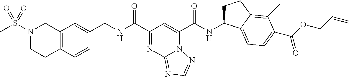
C12=C(C=CC(CNC(=O)C3=NC4=NC=NN4C(C(=O)NC4CCC5=C(C)C(C(=O)OCC=C)=CC=C45)=C3)=C1)CCN(S(C)(=O)=O)C2
